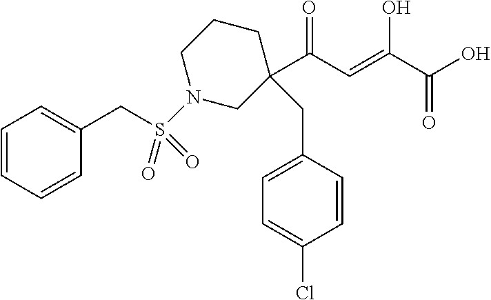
C(S(N1CC(C(C=C(C(O)=O)O)=O)(CC2=CC=C(Cl)C=C2)CCC1)(=O)=O)C1=CC=CC=C1
